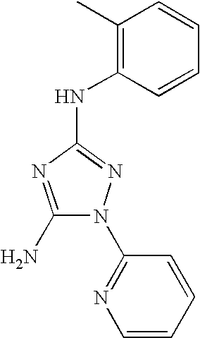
C1(N)=NC(NC2=C(C)C=CC=C2)=NN1C1=NC=CC=C1
